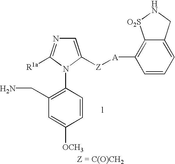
C1(CN)=C(N2C([R1a])=NC=C2[Z][A]C2=C3C(=CC=C2)CN[O2S]3)C=CC([OCH3])=C1
